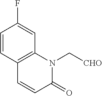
C1=CC(F)=CC2=C1C=CC(=O)N2C[CHO]
